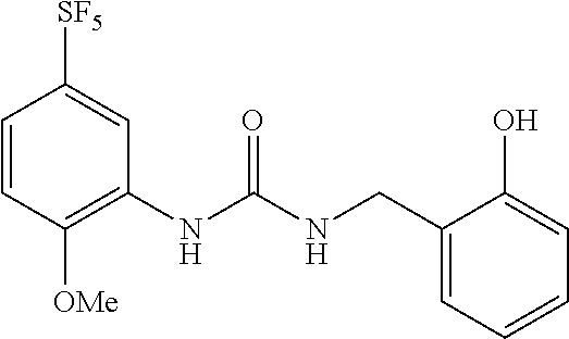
C1=CC([OMe])=C(NC(NCC2=CC=CC=C2O)=O)C=C1[SF5]
